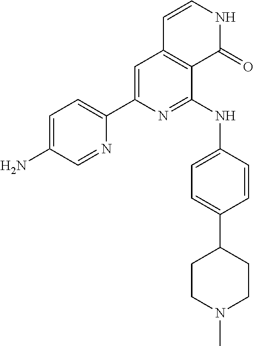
C1=C(N)C=NC(C2=CC3=C(C(NC4=CC=C(C5CCN(C)CC5)C=C4)=N2)C(=O)NC=C3)=C1
